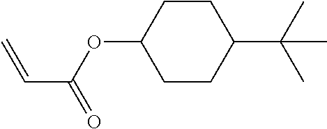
C1CC(C(C)(C)C)CCC1OC(=O)C=C
